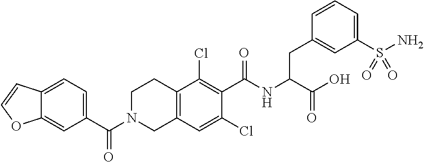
C12=CC(C(=O)N3CC4=C(CC3)C(Cl)=C(C(=O)NC(C(O)=O)CC3=CC(S(N)(=O)=O)=CC=C3)C(Cl)=C4)=CC=C1C=CO2
